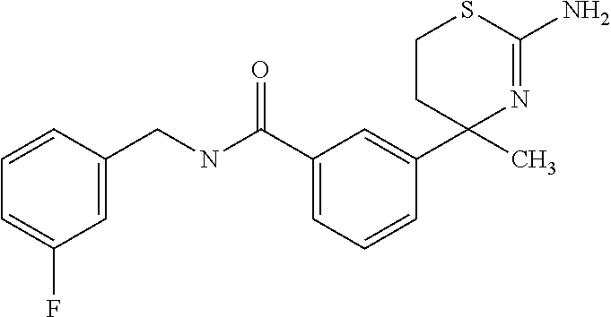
C1CC(C2=CC(C(=O)NCC3=CC(F)=CC=C3)=CC=C2)(C)N=C(N)S1
